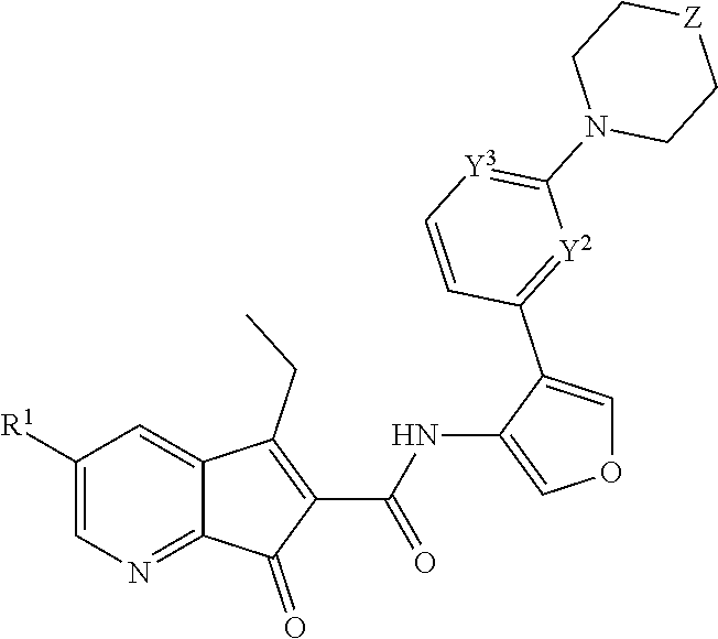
N1=C2C(=CC([R1])=C1)C(CC)=C(C(=O)NC1=COC=C1C1=[Y2]C(N3CC[Z]CC3)=[Y3]C=C1)C2=O
